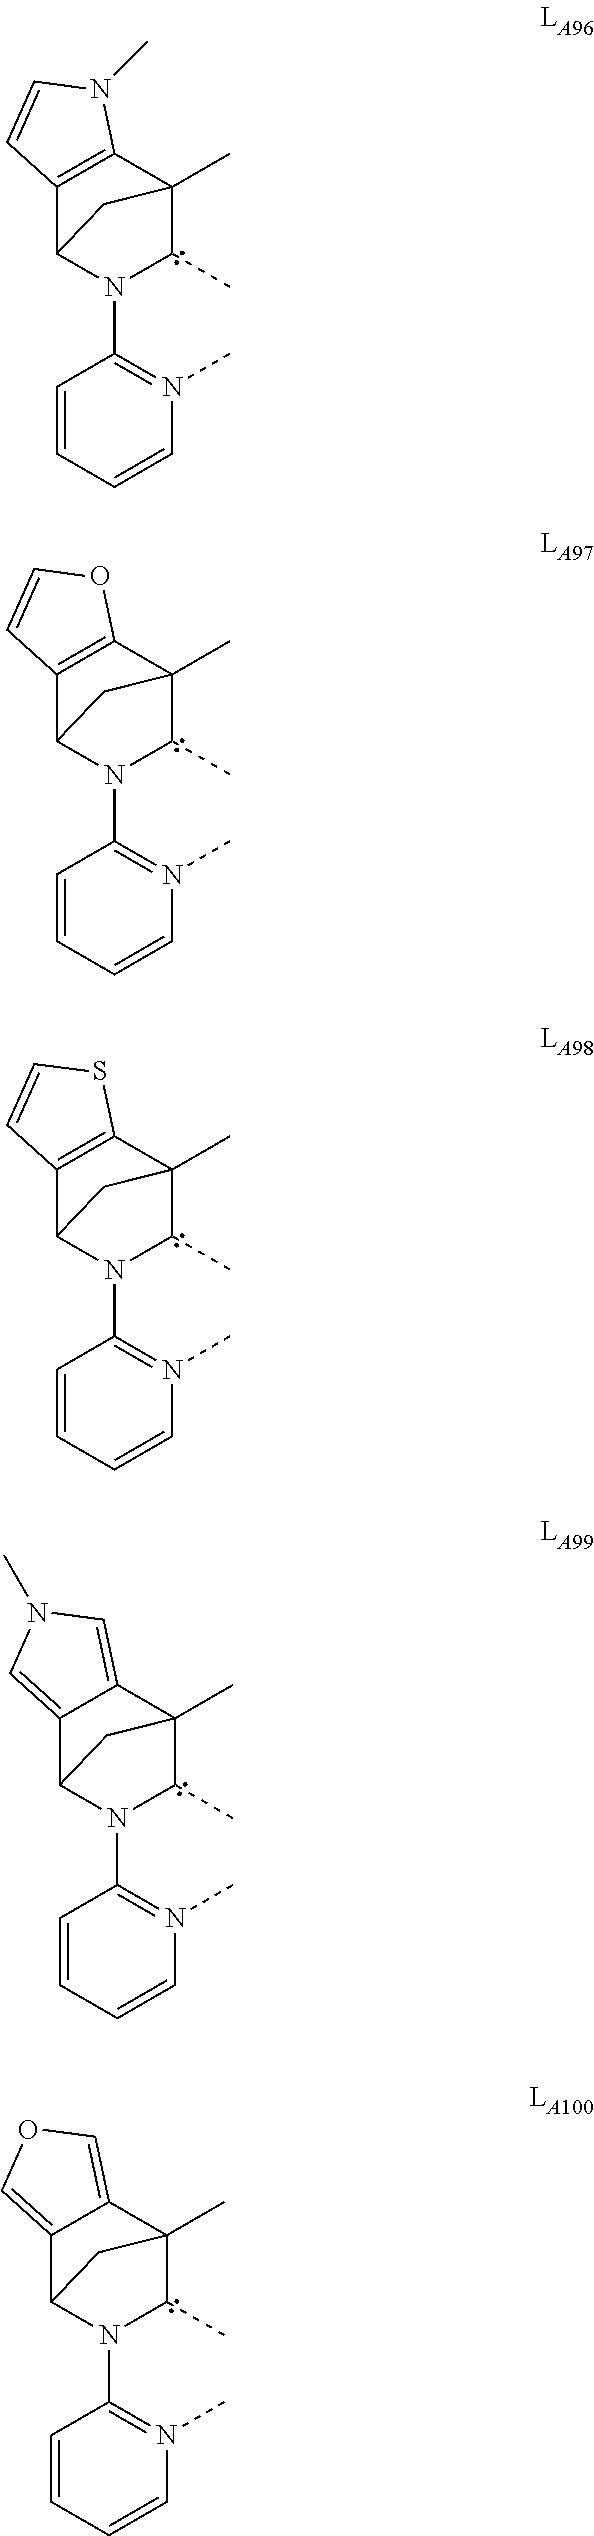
C1=CC=CN(C)=C1N1C(C)C2(C)C3=C(C1C2)C=CN3C.C1=CC=CN(C)=C1N1C(C)C2(C)C3=C(C1C2)C=CO3.C1=CC=CN(C)=C1N1C(C)C2(C)C3=C(C1C2)C=CS3.C1=CC=CN(C)=C1N1C(C)C2(C)C3=CN(C)C=C3C1C2.C1=CC=CN(C)=C1N1C(C)C2(C)C3=COC=C3C1C2
